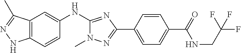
C12=C(C=CC(NC3=NC(C4=CC=C(C(=O)NCC(F)(F)F)C=C4)=NN3C)=C1)NN=C2C
